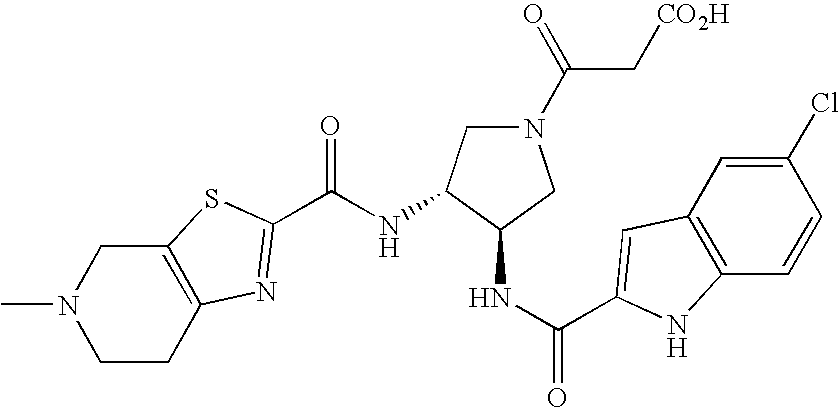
N(C(=O)C1=NC2=C(CN(C)CC2)S1)C1CN(C(C[CO2H])=O)CC1NC(=O)C1=CC2=C(C=CC(Cl)=C2)N1
